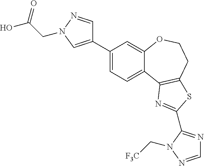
C1(C2=CN(CC(O)=O)N=C2)=CC=C2C(=C1)OCCC1=C2N=C(C2=NC=NN2C[F3C])S1
